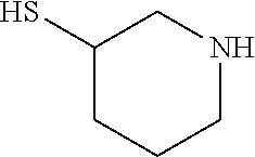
C1(S)CCCNC1
